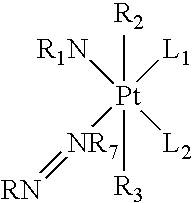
[R1N][Pt]([L2])([L1])([NR7]=[RN])([R2])[R3]
